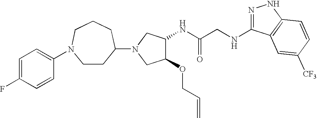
N(CC(NC1C(OCC=C)CN(C2CCN(C3=CC=C(F)C=C3)CCC2)C1)=O)C1=NNC2=C1C=C([CF3])C=C2
